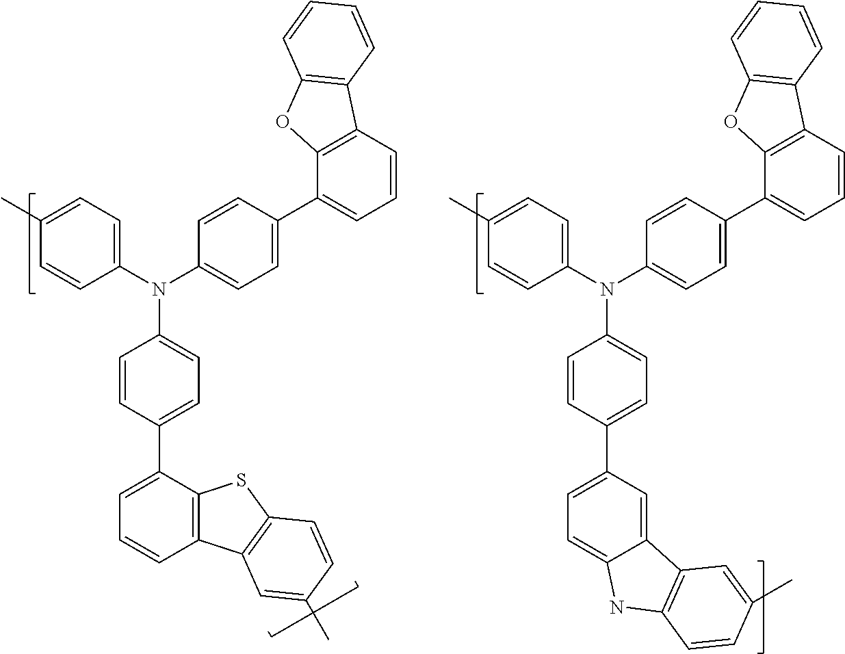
C1=CC(C2=CC=C3C(=C2)C2=C(N3)C=CC(C)=C2)=CC=C1N(C1=CC=C(C2=CC=CC3=C2OC2=C3C=CC=C2)C=C1)C1=CC=C(C)C=C1.C1=CC(C2=CC=CC3=C2SC2=C3C=C(C)C=C2)=CC=C1N(C1=CC=C(C2=CC=CC3=C2OC2=C3C=CC=C2)C=C1)C1=CC=C(C)C=C1
